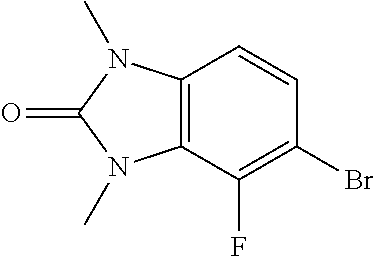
C12=C(C=CC(Br)=C1F)N(C)C(=O)N2C
